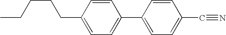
CCCCCC1=CC=C(C2=CC=C(C#N)C=C2)C=C1
